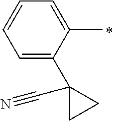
C1=C(C2(C#N)CC2)C(C)=CC=C1
